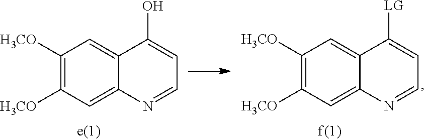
C12=CC([H3CO])=C([H3CO])C=C1N=CC=C2O.C12=CC([H3CO])=C([H3CO])C=C1N=CC=C2[LG]
